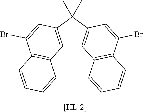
C12=C(C(C)(C)C3=C1C1=C(C(Br)=C3)C=CC=C1)C=C(Br)C1=C2C=CC=C1
